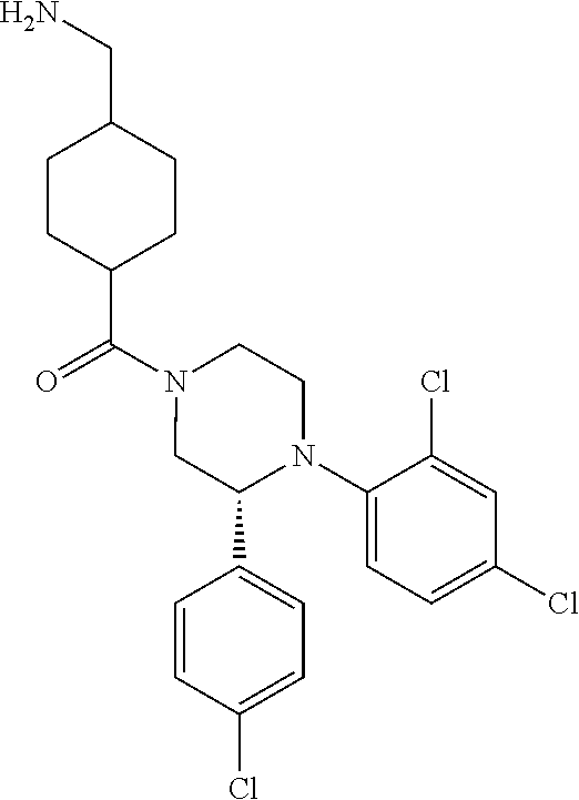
C(N1CC(C2=CC=C(Cl)C=C2)N(C2=CC=C(Cl)C=C2Cl)CC1)(=O)C1CCC(CN)CC1
